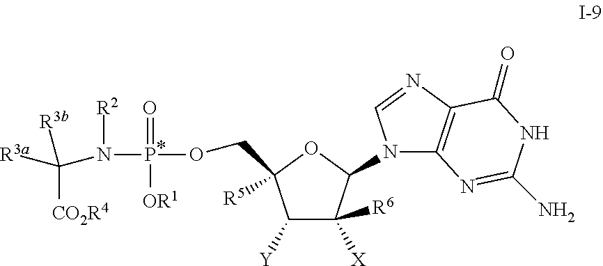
C1([Y])C([X])([R6])C(N2C3=C(N=C2)C(=O)NC(N)=N3)OC1(COP(N([R2])C([R3a])([CO2R4])[R3b])(=O)[OR1])[R5]
